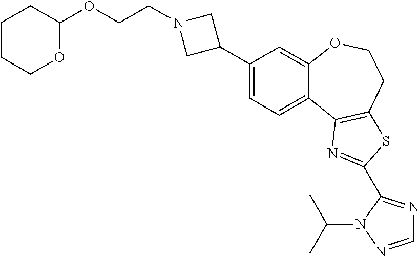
C1(C2CN(CCOC3CCCCO3)C2)=CC=C2C(=C1)OCCC1=C2N=C(C2=NC=NN2C(C)C)S1
